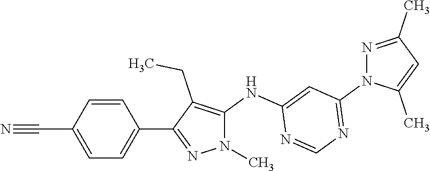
N1(C)C(NC2=CC(N3C(C)=CC(C)=N3)=NC=N2)=C(CC)C(C2=CC=C(C#N)C=C2)=N1
